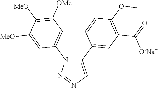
C1(C2=CC(C(=O)[O-Na+])=C(OC)C=C2)=CN=NN1C1=CC([OMe])=C([MeO])C([MeO])=C1
